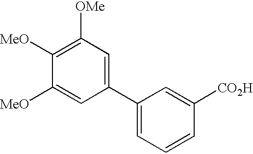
C1([MeO])=C([OMe])C=C(C2=CC=CC([CO2H])=C2)C=C1[MeO]
